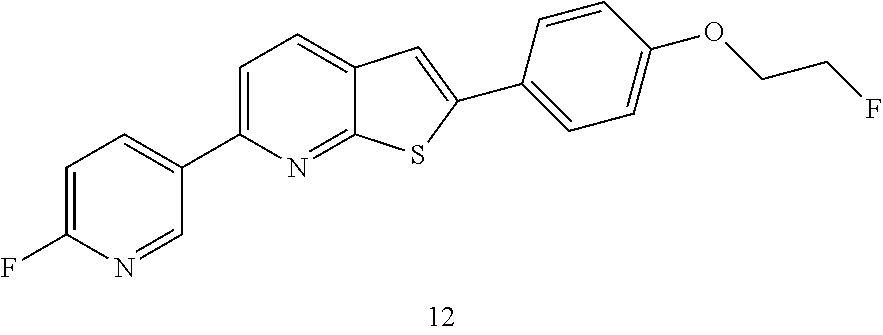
C1=C(F)N=CC(C2=CC=C3C(=N2)SC(C2=CC=C(OCCF)C=C2)=C3)=C1
